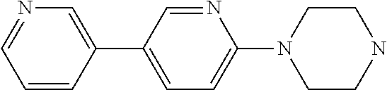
C1(C2=CC=C(N3CCNCC3)N=C2)=CN=CC=C1
